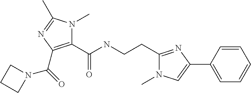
C1(C(NCCC2=NC(C3=CC=CC=C3)=CN2C)=O)=C(C(=O)N2CCC2)N=C(C)N1C
